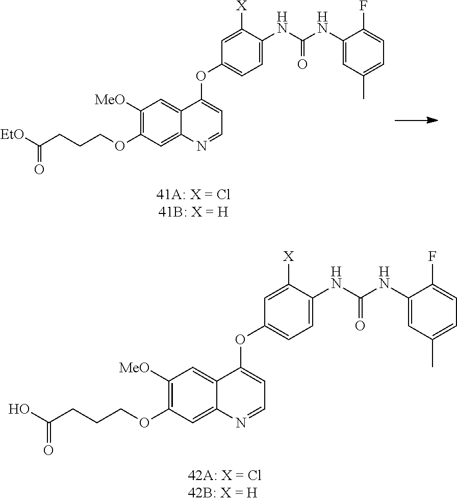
O(C1=C([MeO])C=C2C(=C1)N=CC=C2OC1=CC=C(NC(NC2=CC(C)=CC=C2F)=O)C([X])=C1)CCCC(O)=O.O(C1=C([MeO])C=C2C(=C1)N=CC=C2OC1=CC=C(NC(NC2=CC(C)=CC=C2F)=O)C([X])=C1)CCCC([EtO])=O
